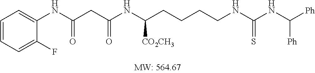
C1=CC=C(F)C(NC(CC(NC(CCCCNC(NC([Ph])[Ph])=S)[CO2CH3])=O)=O)=C1
